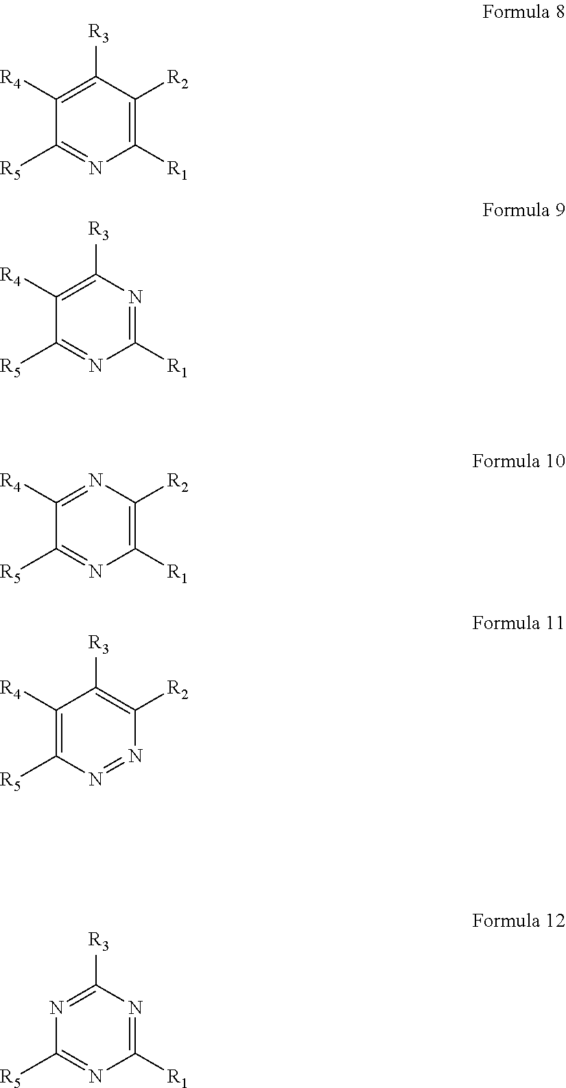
C1([R1])=C([R2])C([R3])=C([R4])C([R5])=N1.C1([R1])=NC([R3])=C([R4])C([R5])=N1.C1([R1])=C([R2])N=C([R4])C([R5])=N1.N1=NC([R5])=C([R4])C([R3])=C1[R2].C1([R1])=NC([R3])=NC([R5])=N1
